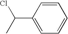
C1=CC(C(C)Cl)=CC=C1
